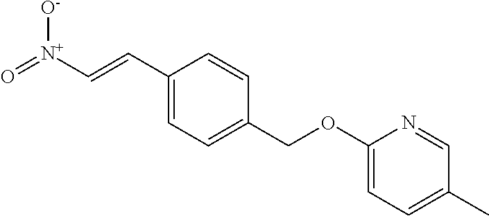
C1(C=C[N+]([O-])=O)=CC=C(COC2=CC=C(C)C=N2)C=C1
